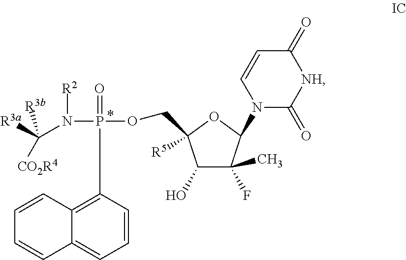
C1(O)C(C)(F)C(N2C(=O)[NH]C(=O)C=C2)OC1([R5])COP(N(C([R3a])([CO2R4])[R3b])[R2])(=O)C1=C2C(=CC=C1)C=CC=C2
